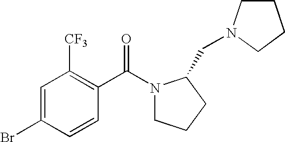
BrC1=CC([CF3])=C(C(N2CCCC2CN2CCCC2)=O)C=C1
